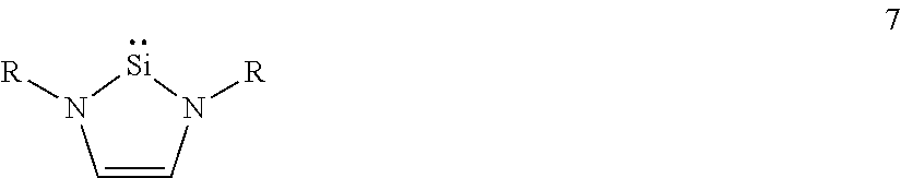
C1=CN([R])[Si]N1[R]
